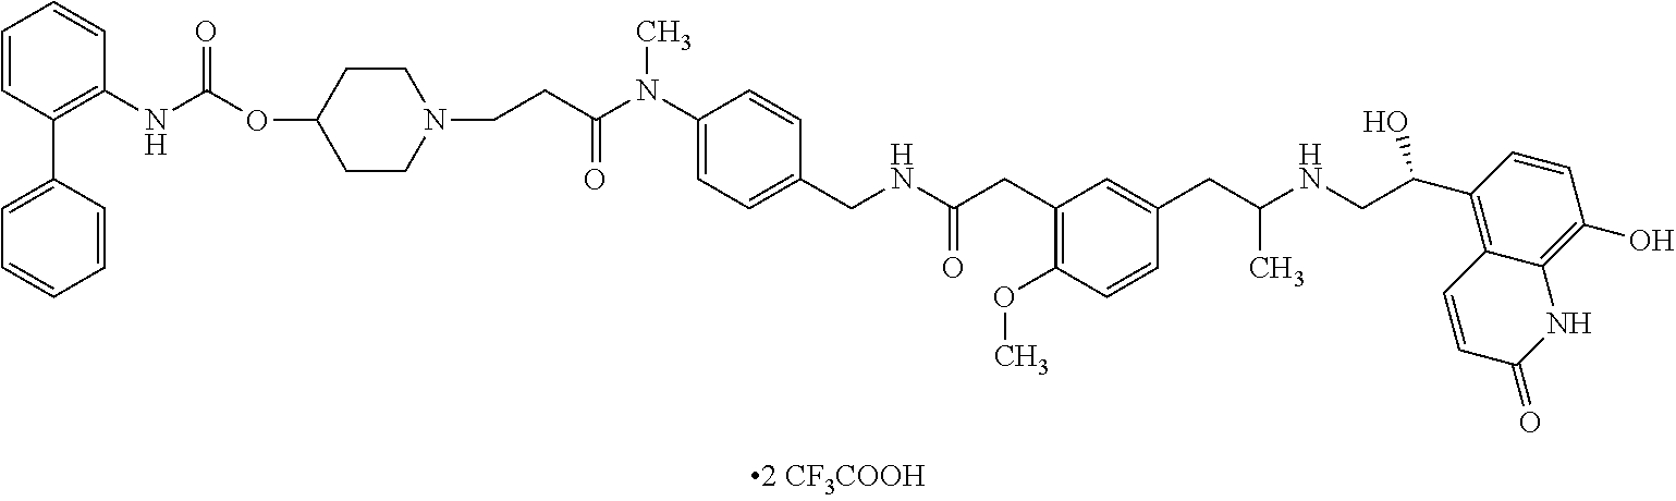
C1=CC(C2=CC=CC=C2)=C(NC(=O)OC2CCN(CCC(N(C3=CC=C(CNC(=O)CC4=C(OC)C=CC(CC(NCC(C5=C6C(=C(O)C=C5)NC(=O)C=C6)O)C)=C4)C=C3)C)=O)CC2)C=C1
